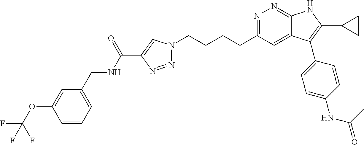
N1=C(CCCCN2N=NC(C(NCC3=CC=CC(OC(F)(F)F)=C3)=O)=C2)C=C2C(=N1)NC(C1CC1)=C2C1=CC=C(NC(C)=O)C=C1
